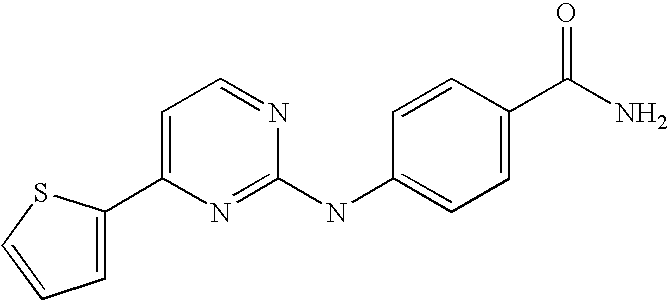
C1(NC2=CC=C(C(N)=O)C=C2)=NC(C2=CC=CS2)=CC=N1
